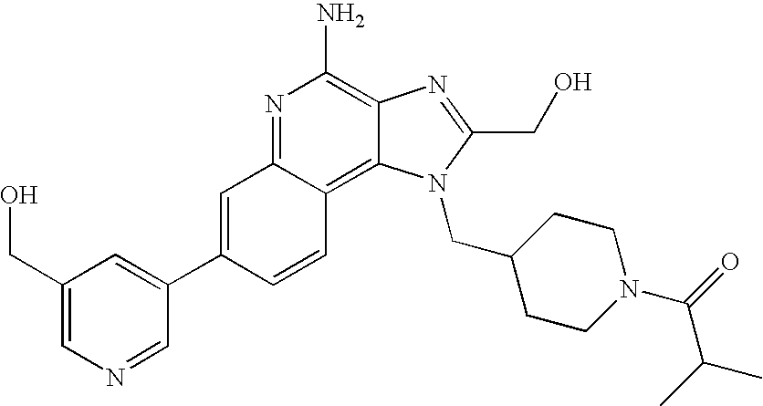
C1(CO)=CN=CC(C2=CC3=NC(N)=C4C(=C3C=C2)N(CC2CCN(C(=O)C(C)C)CC2)C(CO)=N4)=C1
